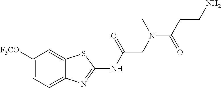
C1([F3CO])=CC=C2C(=C1)SC(NC(=O)CN(C)C(=O)CCN)=N2
